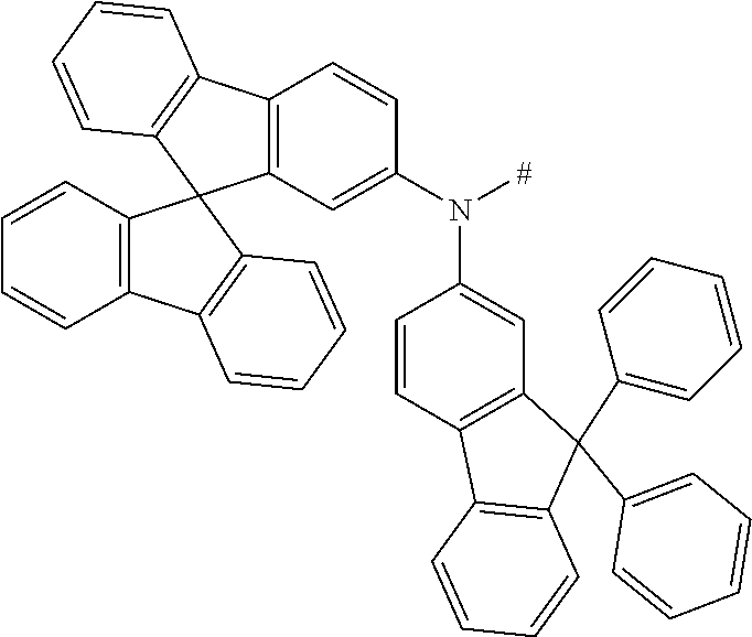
C12=C(C=C(N([#])C3=CC4=C(C=C3)C3=C(C4(C4=CC=CC=C4)C4=CC=CC=C4)C=CC=C3)C=C1)C1(C3=C2C=CC=C3)C2=C(C3=C1C=CC=C3)C=CC=C2
